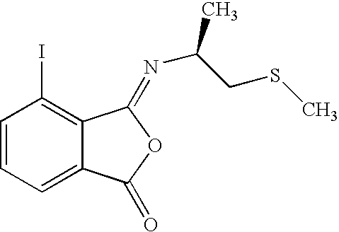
C1=CC=C2C(=C1I)C(=NC(C)CSC)OC2=O
